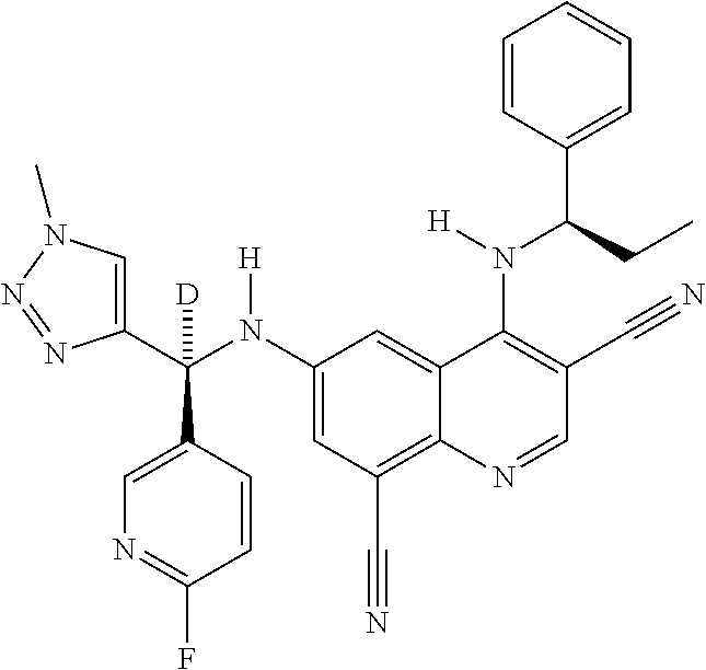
C1(N(C(C2=CN(C)N=N2)(C2=CN=C(F)C=C2)[D])[H])=CC(C#N)=C2C(=C1)C(N(C(C1=CC=CC=C1)CC)[H])=C(C#N)C=N2
